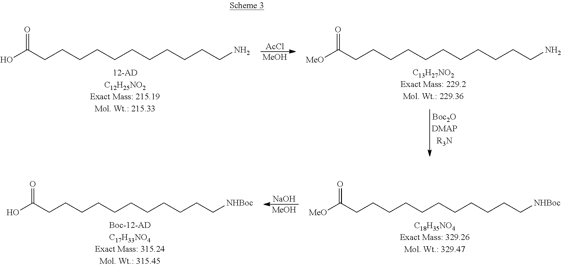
[AcCl].[MeOH].OC(CCCCCCCCCCCN)=O.[MeO]C(CCCCCCCCCCCN)=O.[NaOH].[MeOH].[MeO]C(CCCCCCCCCCC[NHBoc])=O.OC(CCCCCCCCCCC[NHBoc])=O
